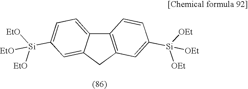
C1C2=C(C3=CC=C([Si]([EtO])([EtO])[EtO])C=C13)C=CC([Si]([OEt])([OEt])[OEt])=C2
